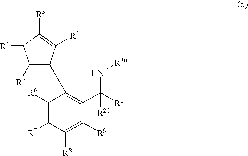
C1([R5])=C(C2=C(C([R1])(N[R30])[R20])C([R9])=C([R8])C([R7])=C2[R6])C([R2])=C([R3])C1[R4]
